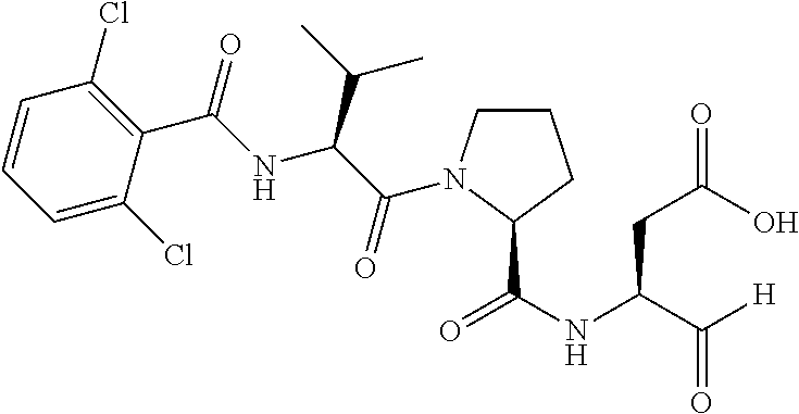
C1=CC=C(Cl)C(C(=O)NC(C(C)C)C(=O)N2CCCC2C(NC(C([H])=O)CC(=O)O)=O)=C1Cl
